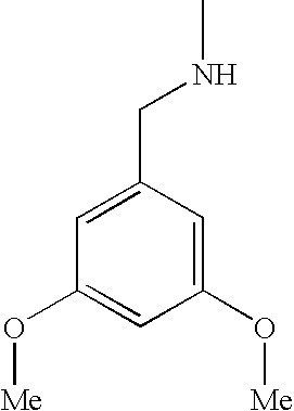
C1=C(CNC)C=C(O[Me])C=C1O[Me]
